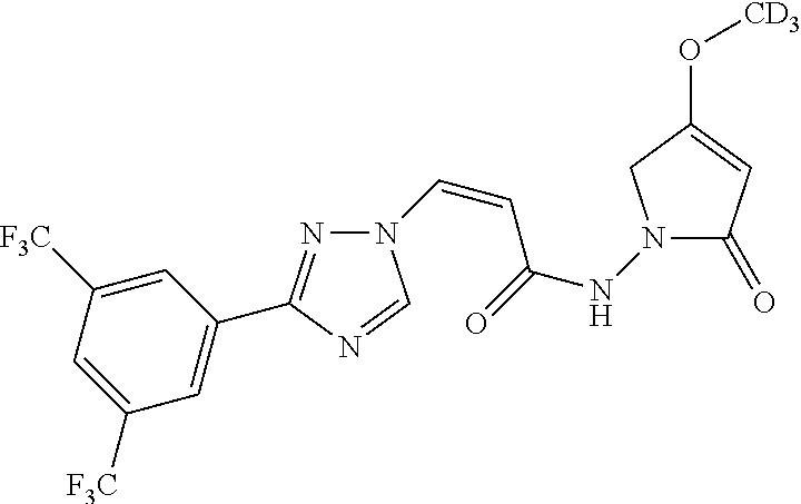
N1=C(C2=CC([F3C])=CC([F3C])=C2)N=CN1C=CC(=O)NN1C(=O)C=C(O[CD3])C1
